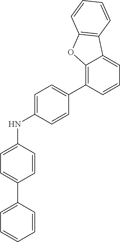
C12=C(C3=CC=C(NC4=CC=C(C5=CC=CC=C5)C=C4)C=C3)C=CC=C1C1=C(O2)C=CC=C1
